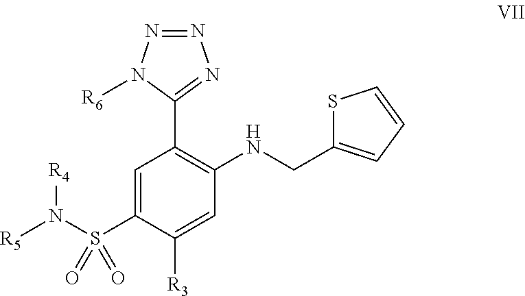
N(S(C1=CC(C2=NN=NN2[R6])=C(NCC2=CC=CS2)C=C1[R3])(=O)=O)([R5])[R4]
